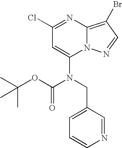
ClC1=NC2=C(Br)C=NN2C(N(CC2=CC=CN=C2)C(OC(C)(C)C)=O)=C1
